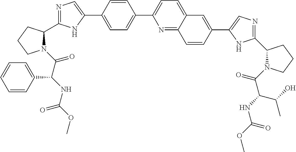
C1=C(C2=CN=C(C3N(C(C(NC(OC)=O)C4=CC=CC=C4)=O)CCC3)N2)C=CC(C2=CC=C3C(=N2)C=CC(C2=CN=C(C4N(C(C(NC(OC)=O)C(O)C)=O)CCC4)N2)=C3)=C1
